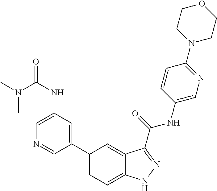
C1(NC(=O)N(C)C)=CN=CC(C2=CC=C3C(=C2)C(C(NC2=CN=C(N4CCOCC4)C=C2)=O)=NN3)=C1
